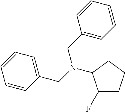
C1(F)CCCC1N(CC1=CC=CC=C1)CC1=CC=CC=C1
